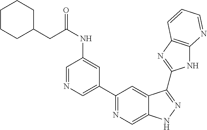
C1(C2=NC=C3C(=C2)C(C2=NC4=C(N2)N=CC=C4)=NN3)=CN=CC(NC(CC2CCCCC2)=O)=C1
